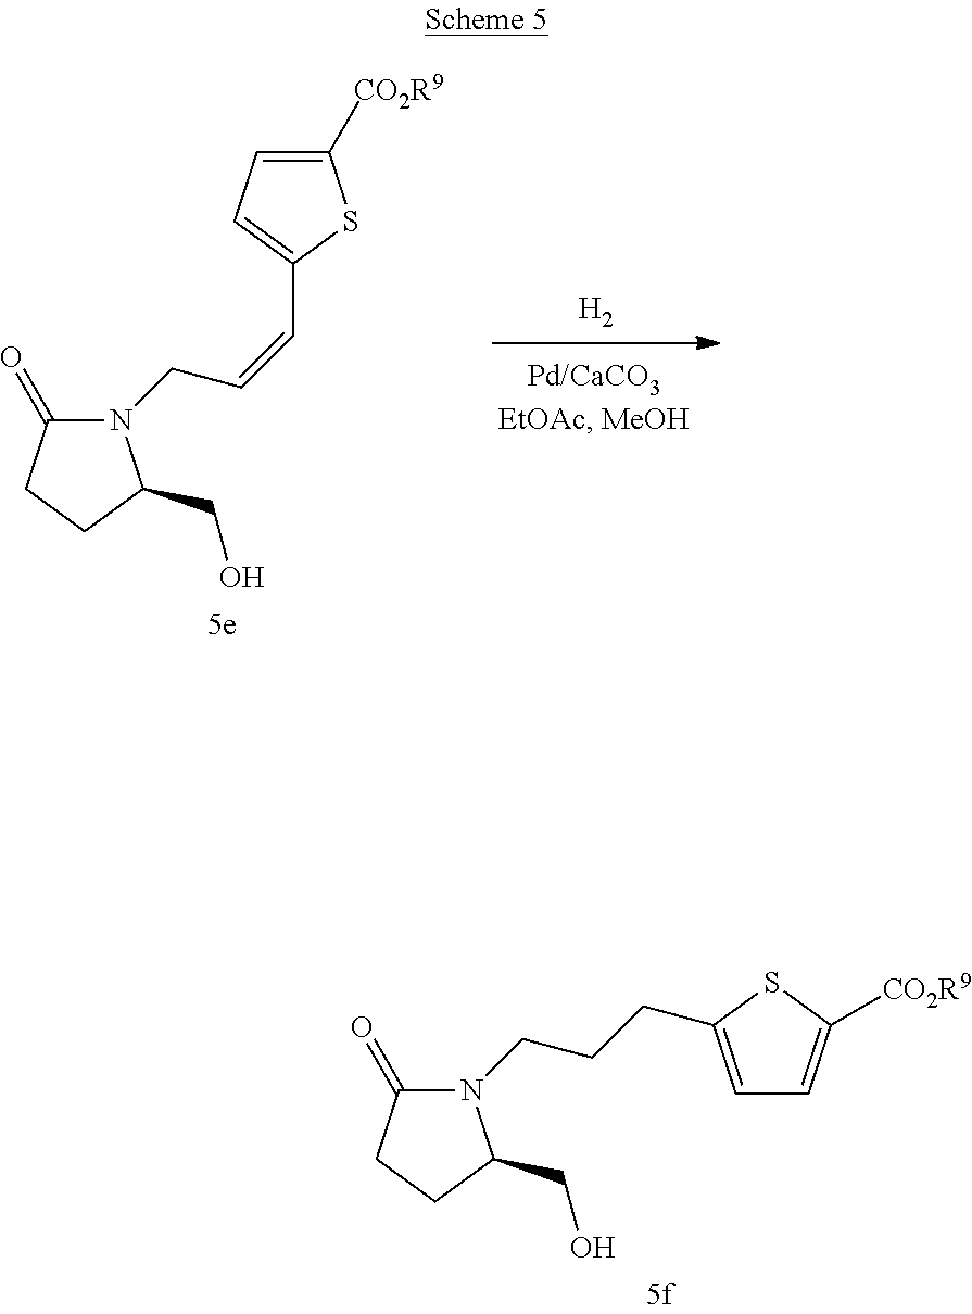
C1([CO2R9])=CC=C(C=CCN2C(=O)CCC2CO)S1.[H2].C(CCC1=CC=C([CO2R9])S1)N1C(=O)CCC1CO
